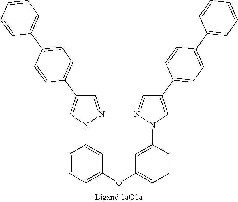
C1=NN(C2=CC(OC3=CC=CC(N4C=C(C5=CC=C(C6=CC=CC=C6)C=C5)C=N4)=C3)=CC=C2)C=C1C1=CC=C(C2=CC=CC=C2)C=C1
